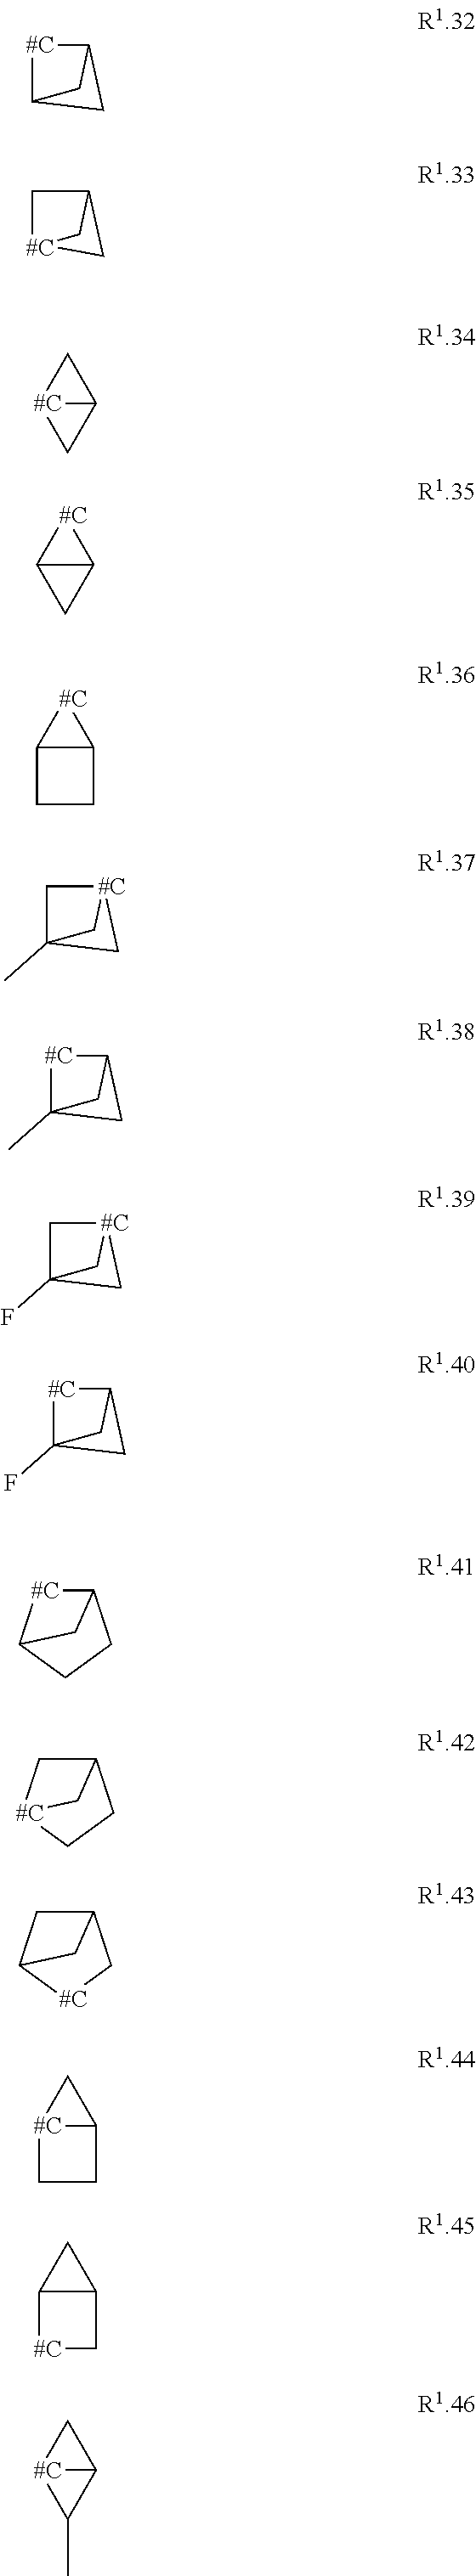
[#C]1C2CC1C2.C1[#C]2CC1C2.[#C]12C(C1)C2.C12C([#C]1)C2.C12C([#C]1)CC2.C1C2(C)C[#C]1C2.[#C]1C2(C)CC1C2.C1C2(F)C[#C]1C2.[#C]1C2(F)CC1C2.C12[#C]C(CC1)C2.C12C[#C](CC1)C2.C12CC([#C]C1)C2.[#C]12C(C1)CC2.C12C(C1)C[#C]2.C1[#C]2C1C2C
